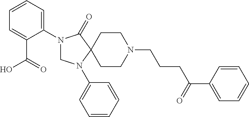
N1(C2=CC=CC=C2C(O)=O)CN(C2=CC=CC=C2)C2(C1=O)CCN(CCCC(C1=CC=CC=C1)=O)CC2
